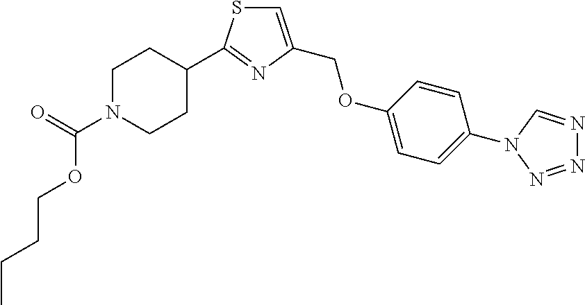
N1=NN(C2=CC=C(OCC3=CSC(C4CCN(C(=O)OCCCC)CC4)=N3)C=C2)C=N1
